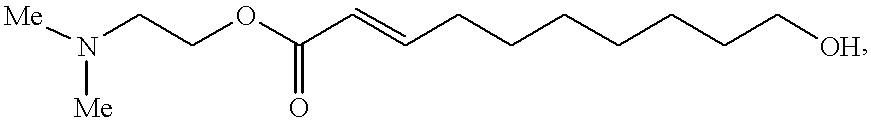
N(CCOC(C=CCCCCCCCO)=O)([Me])[Me]
